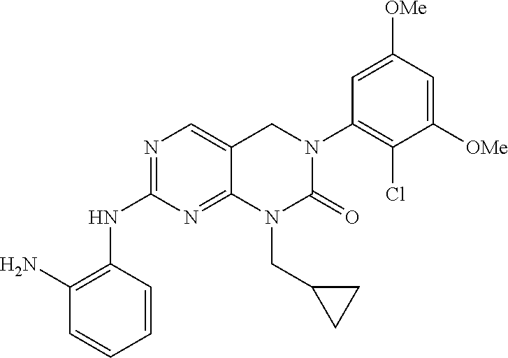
C1=C([OMe])C=C([OMe])C(Cl)=C1N1CC2=CN=C(NC3=C(N)C=CC=C3)N=C2N(CC2CC2)C1=O
